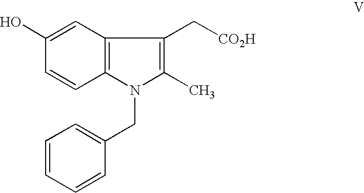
C12=C(N(CC3=CC=CC=C3)C(C)=C1C[CO2H])C=CC(O)=C2
